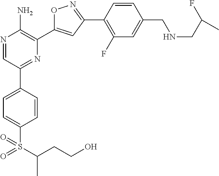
N1=CC(C2=CC=C(S(C(CCO)C)(=O)=O)C=C2)=NC(C2=CC(C3=C(F)C=C(CNCC(F)C)C=C3)=NO2)=C1N
